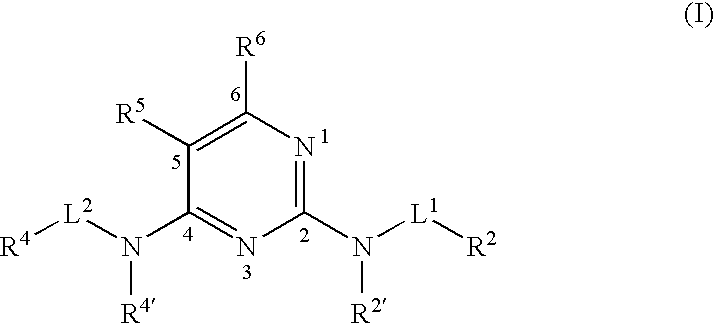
C1([R5])=C([R6])N=C(N([L1][R2])[R2])N=C1N([R4])[L2][R4]
